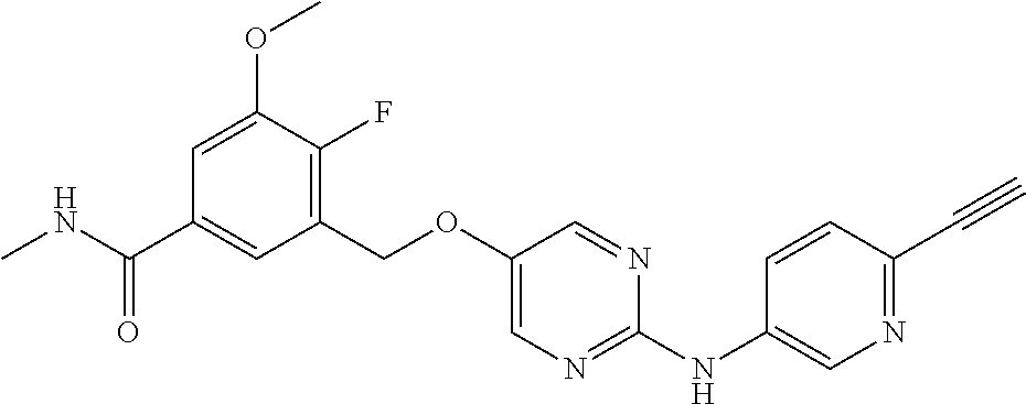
C1(COC2=CN=C(NC3=CN=C(C#C)C=C3)N=C2)=C(F)C(OC)=CC(C(NC)=O)=C1
